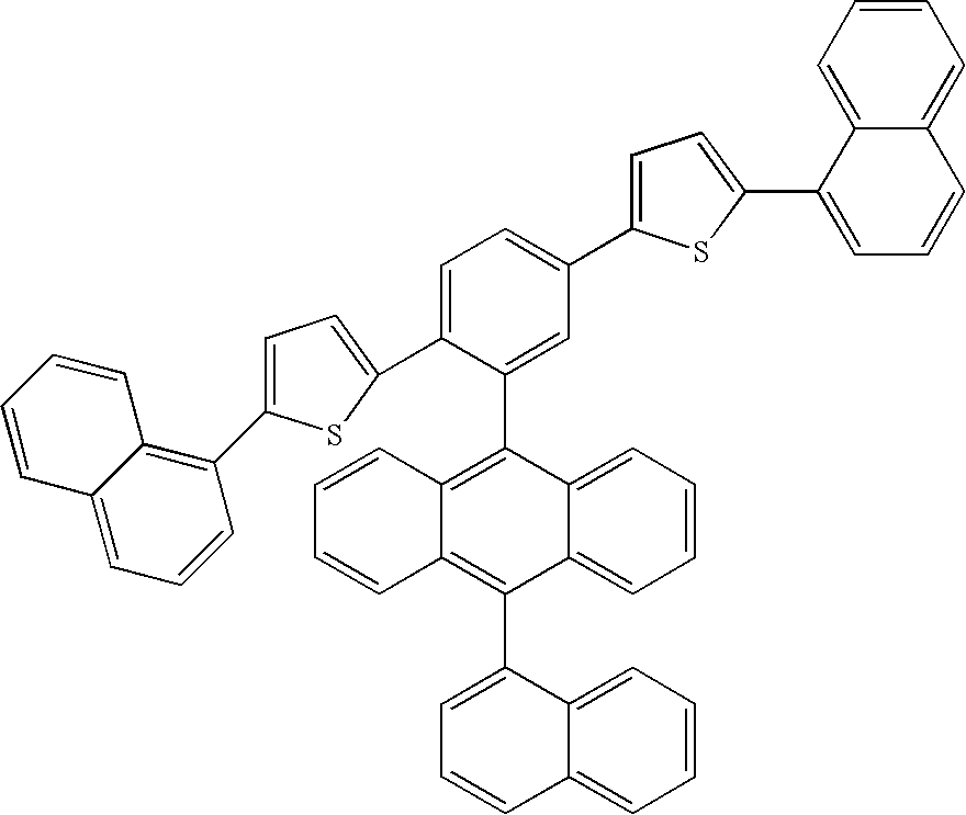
C1=C(C2=C3C(=CC=C2)C=CC=C3)SC(C2=CC=C(C3=CC=C(C4=CC=CC5=CC=CC=C45)S3)C=C2C2=C3C(=C(C4=CC=CC5=CC=CC=C45)C4=CC=CC=C24)C=CC=C3)=C1
